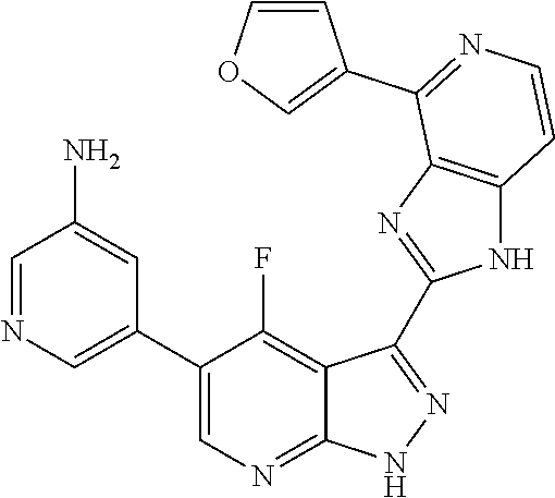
C1=NC=C(C2=CN=C3C(=C2F)C(C2=NC4=C(N2)C=CN=C4C2=COC=C2)=N[N H]3)C=C1N
